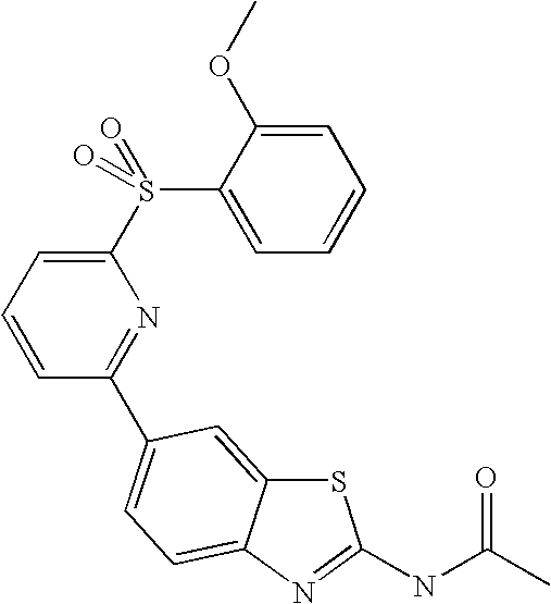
S1C2=CC(C3=NC(S(C4=CC=CC=C4OC)(=O)=O)=CC=C3)=CC=C2N=C1NC(C)=O
